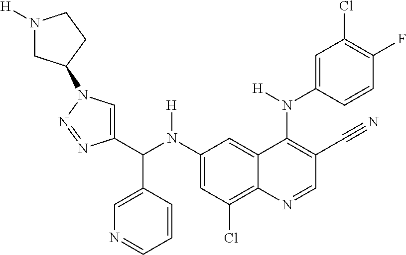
C1(N(C(C2=CN(C3CN([H])CC3)N=N2)C2=CN=CC=C2)[H])=CC(Cl)=C2C(=C1)C(N(C1=CC(Cl)=C(F)C=C1)[H])=C(C#N)C=N2
